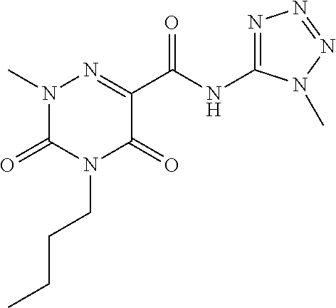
N1(C)C(=O)N(CCCC)C(=O)C(C(NC2=NN=NN2C)=O)=N1
